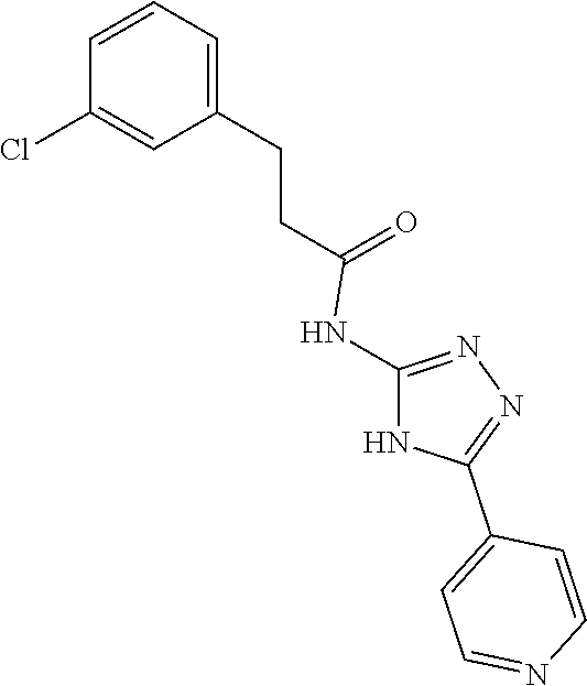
C1=C(CCC(=O)NC2=NN=C(C3=CC=NC=C3)N2)C=C(Cl)C=C1
